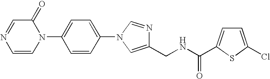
C1=NC=CN(C2=CC=C(N3C=NC(CNC(=O)C4=CC=C(Cl)S4)=C3)C=C2)C1=O
